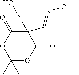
C1(C(C)=NOC)(NO)C(=O)OC(C)(C)OC1=O
